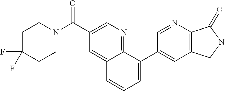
C1C(F)(F)CCN(C(C2=CN=C3C(=C2)C=CC=C3C2=CC3=C(N=C2)C(=O)N(C)C3)=O)C1
